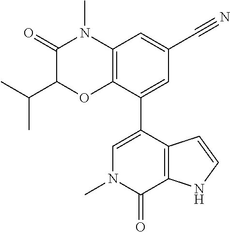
C1(=O)C(C(C)C)OC2=C(N1C)C=C(C#N)C=C2C1=CN(C)C(=O)C2=C1C=CN2
